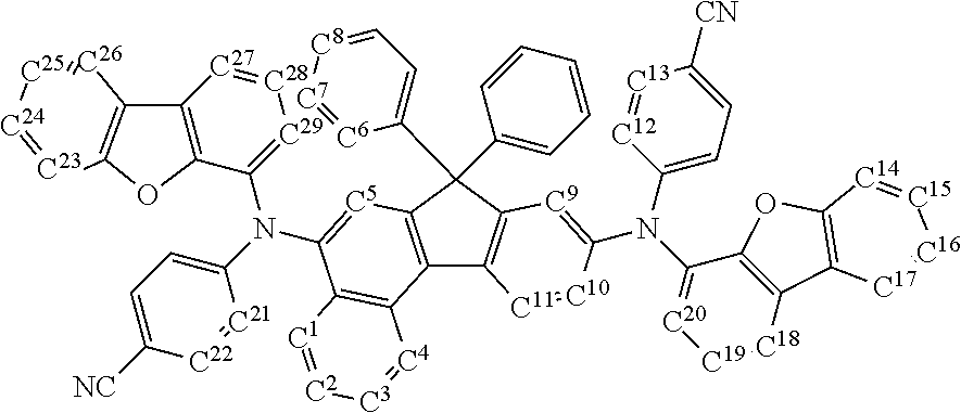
C12=C(C(C3=CC=CC=C3)(C3=CC=[C8][C7]=[C6]3)C3=C1[C11]=[C10]C(N(C1=[C20][C19]=[C18]C4=C1OC1=C4[C17]=[C16][C15]=[C14]1)C1=CC=C([CN])[C13]=[C12]1)=[C9]3)[C5]=C(N(C1=CC=C([NC])[C22]=[C21]1)C1=[C29][C28]=[C27]C3=C1OC1=C3[C26]=[C25][C24]=[C23]1)C1=C2[C4]=[C3][C2]=[C1]1
